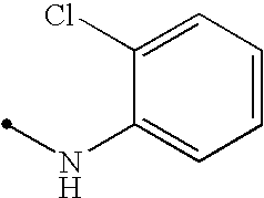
N(C1=CC=CC=C1Cl)C
